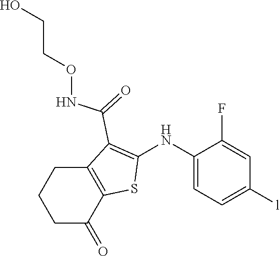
C12=C(C(=O)CCC1)SC(NC1=CC=C([l])C=C1F)=C2C(=O)NOCCO
